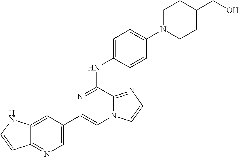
C1(C2=CN=C3C(=C2)NC=C3)=CN2C(=NC=C2)C(NC2=CC=C(N3CCC(CO)CC3)C=C2)=N1
